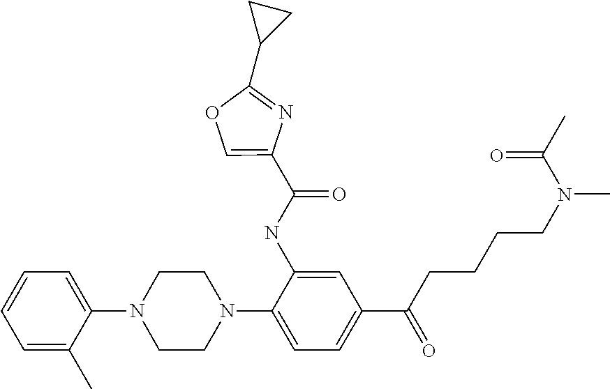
C1=CC=C(C)C(N2CCN(C3=CC=C(C(=O)CCCCN(C)C(=O)C)C=C3NC(=O)C3=COC(C4CC4)=N3)CC2)=C1
